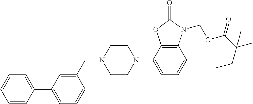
C1=CC=CC(C2=CC=CC(CN3CCN(C4=CC=CC5=C4OC(=O)N5COC(C(CC)(C)C)=O)CC3)=C2)=C1
